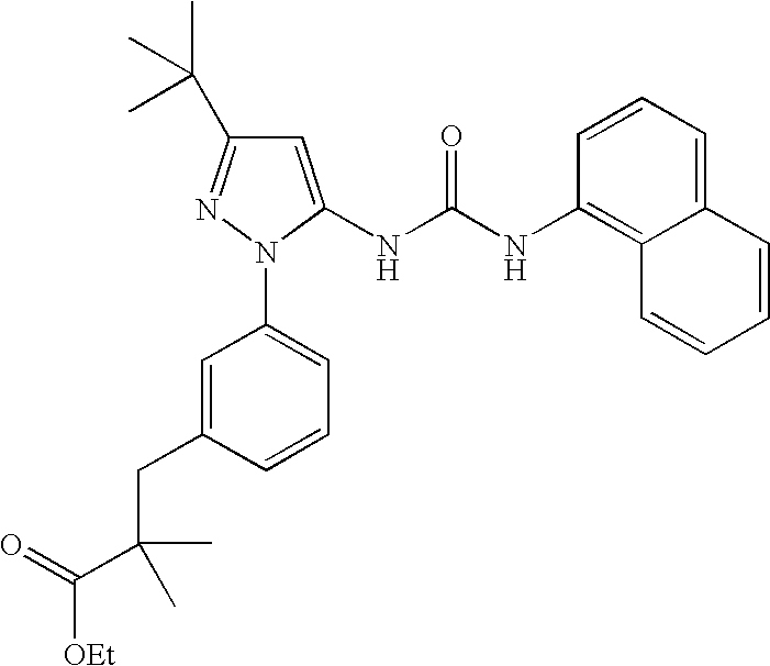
[OEt]C(=O)C(CC1=CC(N2N=C(C(C)(C)C)C=C2NC(NC2=C3C(=CC=C2)C=CC=C3)=O)=CC=C1)(C)C
